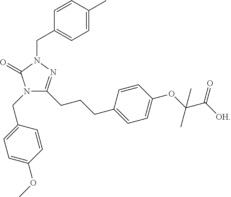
N1(CC2=CC=C(OC)C=C2)C(CCCC2=CC=C(OC(C([OH])=O)(C)C)C=C2)=NN(CC2=CC=C(C)C=C2)C1=O
